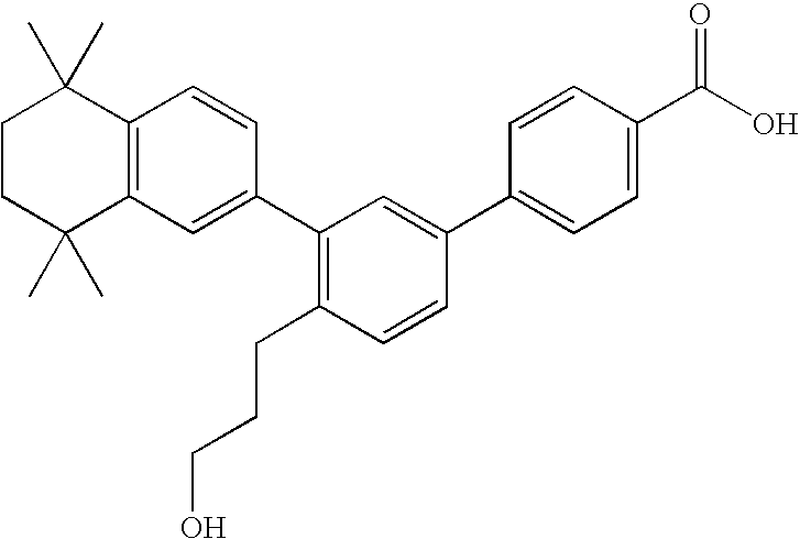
C12=C(C=C(C3=C(CCCO)C=CC(C4=CC=C(C(O)=O)C=C4)=C3)C=C1)C(C)(C)CCC2(C)C
